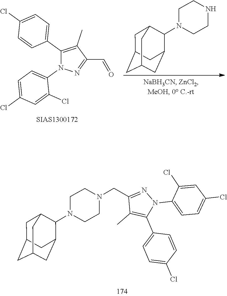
C1C2CC3CC(C(N4CCN(CC5=NN(C6=CC=C(Cl)C=C6Cl)C(C6=CC=C(Cl)C=C6)=C5C)CC4)C1C3)C2.C1(C2=CC=C(Cl)C=C2)=C(C)C(C=O)=NN1C1=CC=C(Cl)C=C1Cl.C1C2CC3CC(C(N4CCNCC4)C1C3)C2
